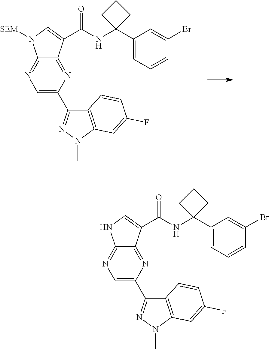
C12=NC=C(C3=NN(C)C4=C3C=CC(F)=C4)N=C1C(C(=O)NC1(C3=CC=CC(Br)=C3)CCC1)=CN2[SEM].C12=NC=C(C3=NN(C)C4=C3C=CC(F)=C4)N=C1C(C(=O)NC1(C3=CC=CC(Br)=C3)CCC1)=CN2
